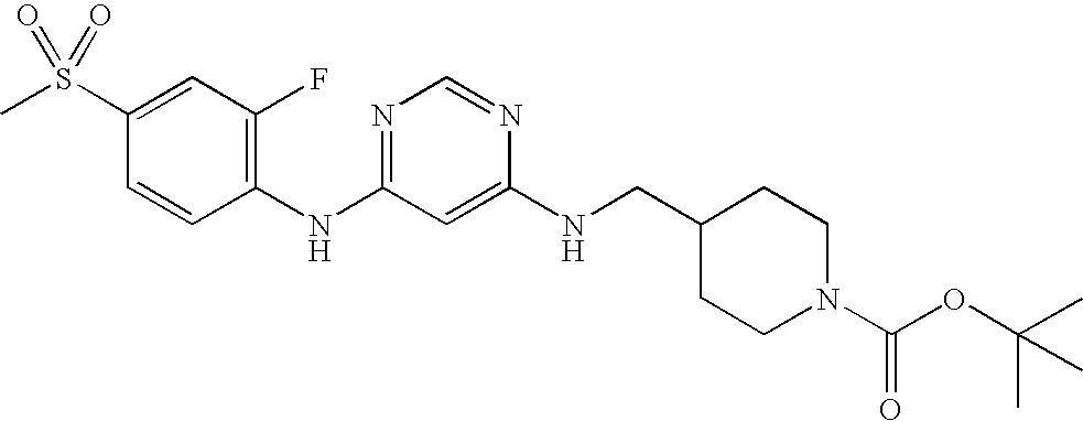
C1(S(C)(=O)=O)=CC(F)=C(NC2=NC=NC(NCC3CCN(C(OC(C)(C)C)=O)CC3)=C2)C=C1
